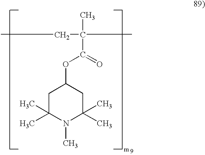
CCC(C)(C(=O)OC1CC(C)(C)N(C)C(C)(C)C1)C
